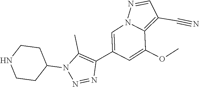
C1(C2=CN3C(=C(C#N)C=N3)C(OC)=C2)=C(C)N(C2CCNCC2)N=N1
